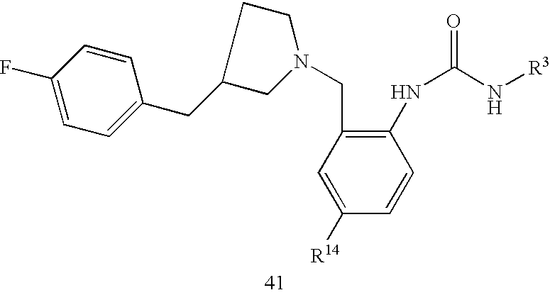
C1(CC2=CC=C(F)C=C2)CN(CC2=C(NC(N[R3])=O)C=CC([R14])=C2)CC1
